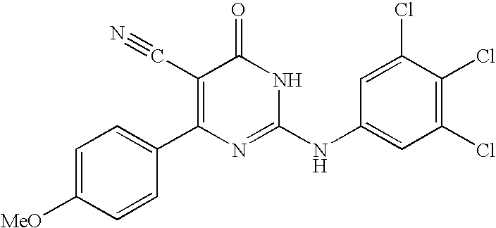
C1=CC(C2=C(C#N)C(=O)NC(NC3=CC(Cl)=C(Cl)C(Cl)=C3)=N2)=CC=C1[MeO]
